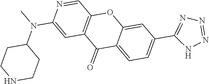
C1(N(C)C2=CC3=C(C=N2)OC2=CC(C4=NN=NN4)=CC=C2C3=O)CCNCC1
